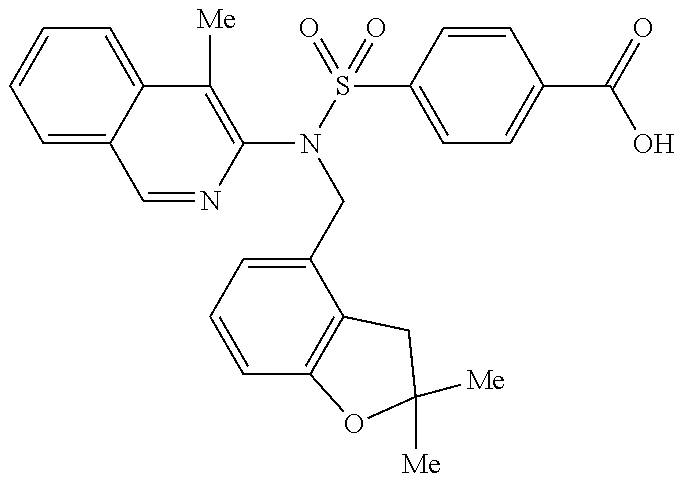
C1=NC(N(S(=O)(=O)C2=CC=C(C(=O)O)C=C2)CC2=CC=CC3=C2CC([Me])([Me])O3)=C([Me])C2=CC=CC=C12
